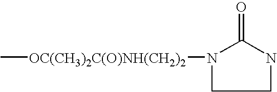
C[OC(CH3)2C(O)NH(CH2)2]N1CCNC1=O
